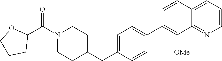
C1=C(CC2CCN(C(C3OCCC3)=O)CC2)C=CC(C2=C([OMe])C3=NC=CC=C3C=C2)=C1
